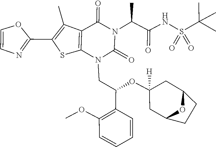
COC1=C(C(CN2C(=O)N(C(C(=O)NS(=O)(C(C)(C)C)=O)C)C(=O)C3=C2SC(C2=NC=CO2)=C3C)OC2([H])CC3CCC(C2)O3)C=CC=C1
